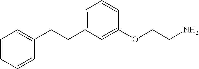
C1(CCC2=CC=CC(OCCN)=C2)=CC=CC=C1
